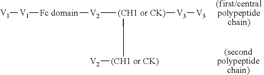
[(first/central polypeptide chain)].[(second polypeptide chain)].[V1][V1][Fc domain][V2][(CH1 or CK)]([(CH1 or CK)][V2])[V3][V3]
